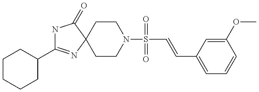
C1(C2=NC3(C(=O)N2)CCN(S(=O)(=O)C=CC2=CC=CC(OC)=C2)CC3)CCCCC1
